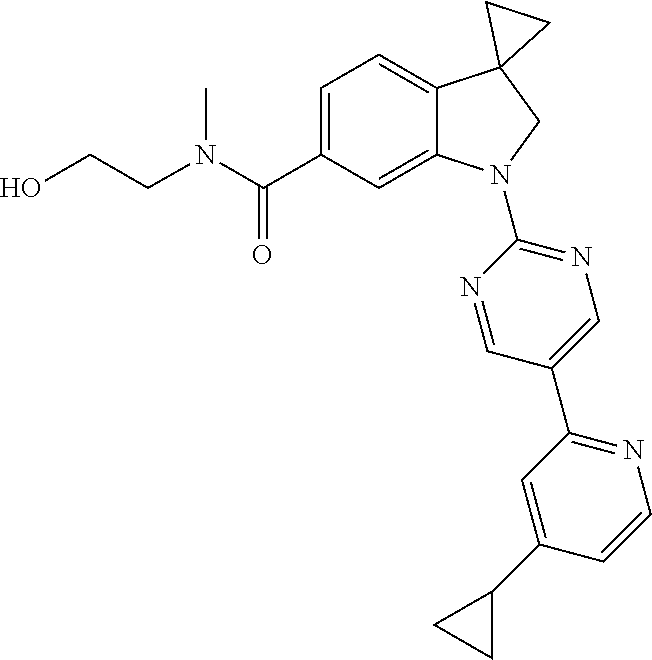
N(C(C1=CC=C2C(=C1)N(C1=NC=C(C3=NC=CC(C4CC4)=C3)C=N1)CC21CC1)=O)(C)CCO
